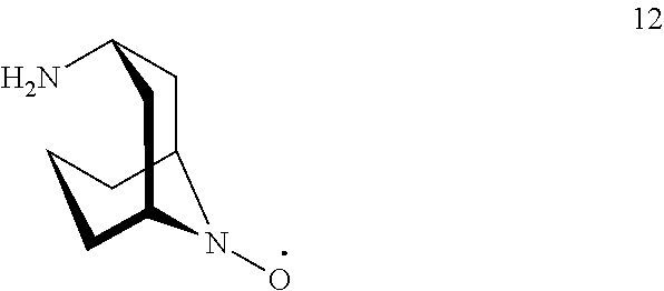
C1C2N(O)C(CCC2)CC1N
